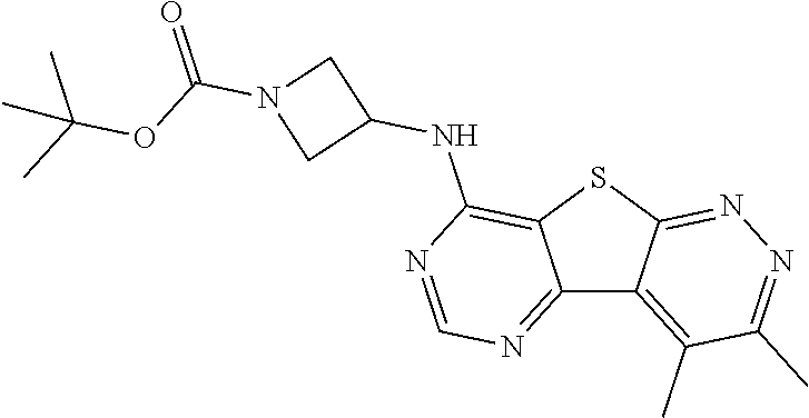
C12=NC=NC(NC3CN(C(=O)OC(C)(C)C)C3)=C1SC1=NN=C(C)C(C)=C21
